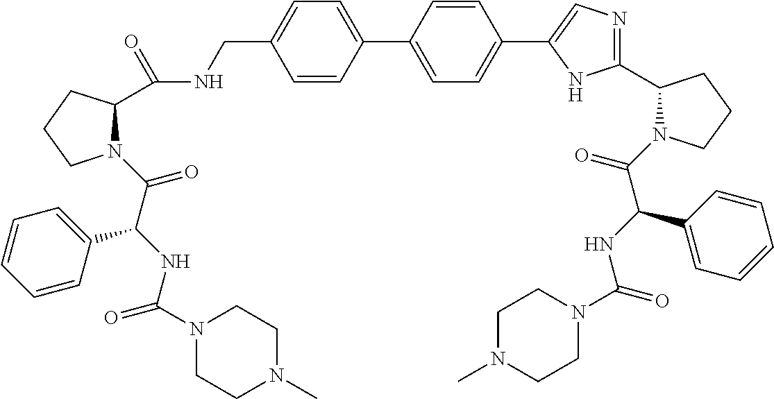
C1=CC(C2=CC=C(C3=CN=C(C4N(C(=O)C(NC(=O)N5CCN(C)CC5)C5=CC=CC=C5)CCC4)N3)C=C2)=CC=C1CNC(C1N(C(=O)C(NC(N2CCN(C)CC2)=O)C2=CC=CC=C2)CCC1)=O
